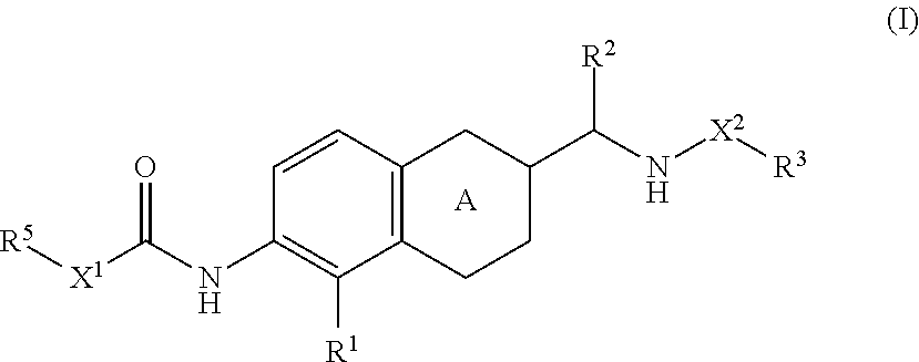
C1=CC2=C(C([R1])=C1NC([X1][R5])=O)CCC(C(N[X2][R3])[R2])C2.[A]
